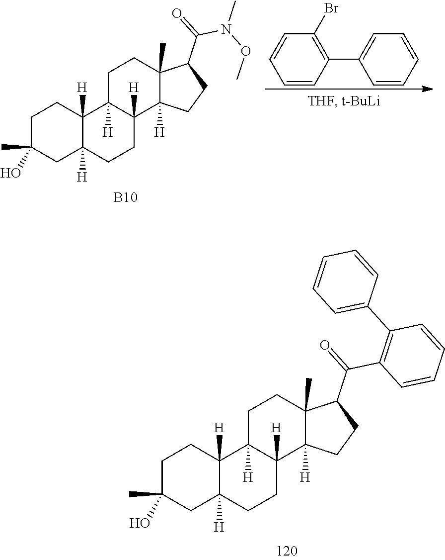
[B10].C1C(C)(O)CC2([H])C([H])(C1)C1([H])C([H])(CC2)C2([H])C(C)(CC1)C(C(=O)N(OC)C)CC2.C1=CC=CC=C1C1=C(Br)C=CC=C1.C1C(C)(O)CC2([H])C([H])(C1)C1([H])C([H])(CC2)C2([H])C(C)(CC1)C(C(=O)C1=C(C3=CC=CC=C3)C=CC=C1)CC2
